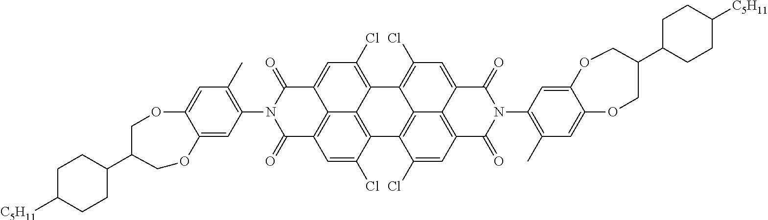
C1=C(Cl)C2=C3C4=C1C(=O)N(C1=C(C)C=C5C(=C1)OCC(C1CCC([C5H11])CC1)CO5)C(=O)C4=CC(Cl)=C3C1=C(Cl)C=C3C4=C(C=C(Cl)C2=C41)C(=O)N(C1=C(C)C=C2C(=C1)OCC(C1CCC([C5H11])CC1)CO2)C3=O
